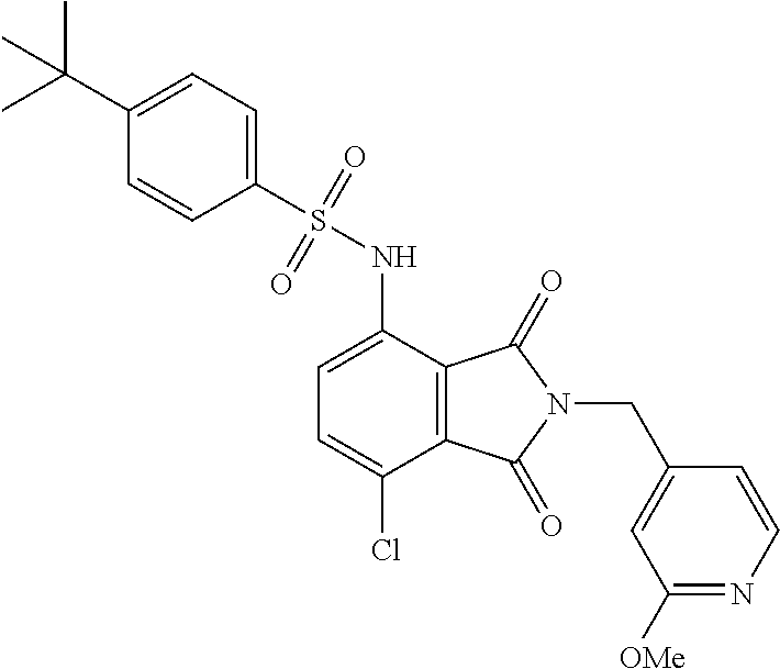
C1(S(NC2=CC=C(Cl)C3=C2C(=O)N(CC2=CC([OMe])=NC=C2)C3=O)(=O)=O)=CC=C(C(C)(C)C)C=C1
